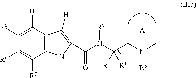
C1([R5])=C([H])C2=C(C([R7])=C1[R6])NC(C(N(C(C(N(CC)[R3])C)([R1])[R1])[R2])=O)=C2[H].[A]
